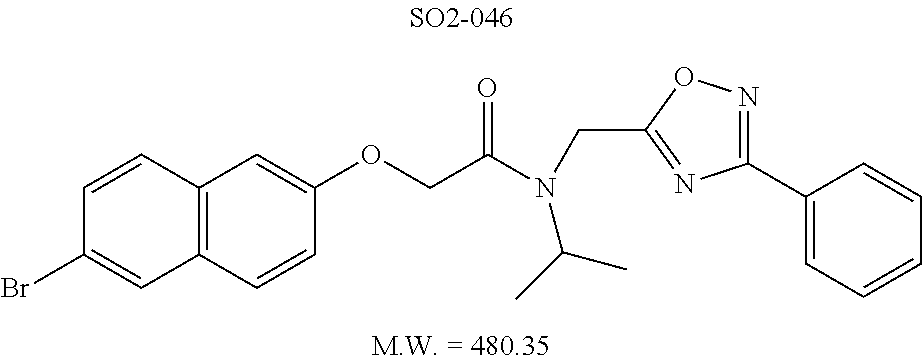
C1(OCC(N(CC2=NC(C3=CC=CC=C3)=NO2)C(C)C)=O)=CC2=C(C=C1)C=C(Br)C=C2
